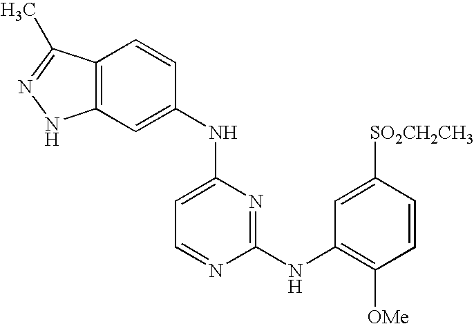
C12=C(C=C(NC3=CC=NC(NC4=C([OMe])C=CC([SO2CH2CH3])=C4)=N3)C=C1)NN=C2C
